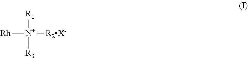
[Rh][N+]([R2X-])([R1])[R3]
